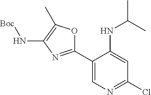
C1(C2=NC(N[Boc])=C(C)O2)=CN=C(Cl)C=C1NC(C)C
